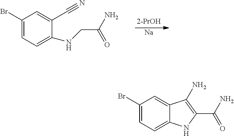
C1(Br)=CC=C(NCC(N)=O)C(C#N)=C1.[Na].C1(Br)=CC=C2C(=C1)C(N)=C(C(=O)N)N2
